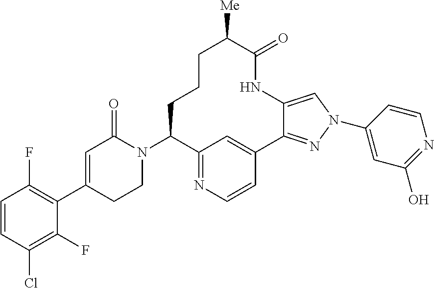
C1=CC(Cl)=C(F)C(C2=CC(=O)N(C3C4=NC=CC(=C4)C4=NN(C5=CC(O)=NC=C5)C=C4NC(=O)C([Me])CCC3)CC2)=C1F
